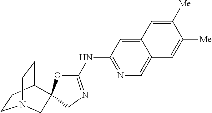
C1CC2CCN1CC21OC(NC2=NC=C3C(=C2)C=C([Me])C([Me])=C3)=NC1
